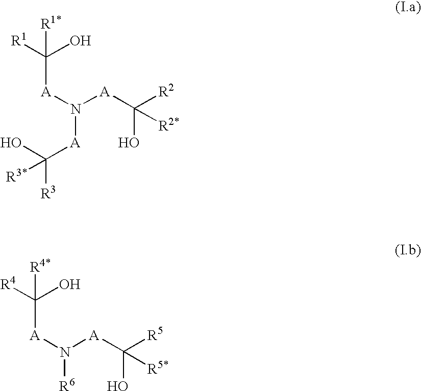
OC([A]N([A]C(O)([R1])[R1*])[A]C(O)([R2])[R2*])([R3])[R3*].[R6]N([A]C(O)([R4])[R4*])[A]C(O)([R5])[R5*]
